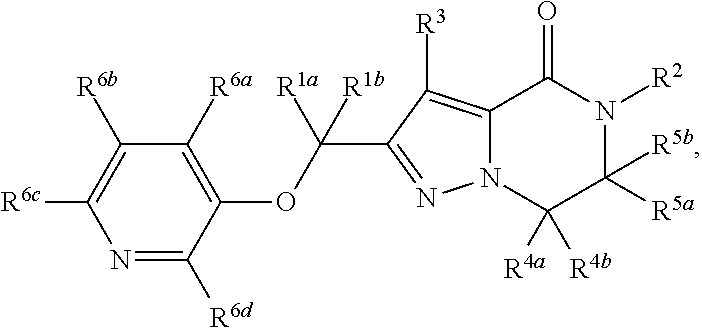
C12=C([R3])C(C(OC3=C([R6a])C([R6b])=C([R6c])N=C3[R6d])([R1a])[R1b])=NN1C([R4a])([R4b])C([R5b])([R5a])N([R2])C2=O
